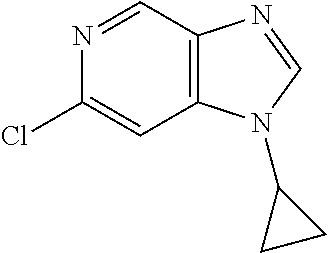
C12=C(C=NC(Cl)=C1)N=CN2C1CC1
